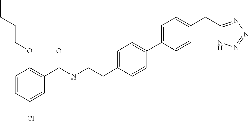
C1=CC(Cl)=CC(C(NCCC2=CC=C(C3=CC=C(CC4=NN=NN4)C=C3)C=C2)=O)=C1OCCCC
